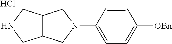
C12C(CN(C3=CC=C([OBn])C=C3)C1)CNC2.Cl
